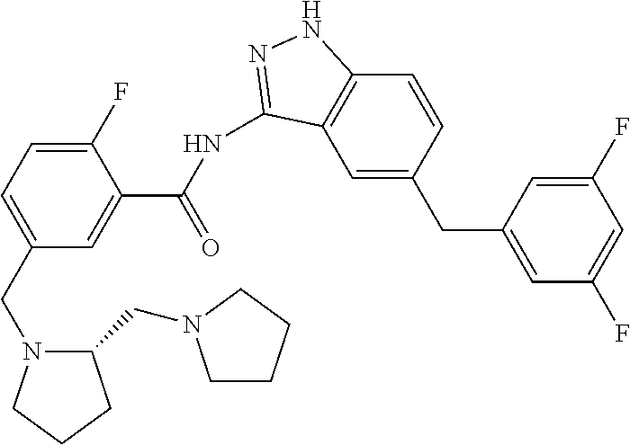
C1=C(CN2C(CN3CCCC3)CCC2)C=C(C(=O)NC2=NNC3=C2C=C(CC2=CC(F)=CC(F)=C2)C=C3)C(F)=C1
